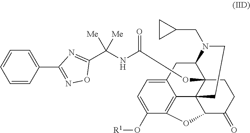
C12=CC=C(O[R1])C3=C1C14C(OC(NC(C5=NC(C6=CC=CC=C6)=NO5)([Me])[Me])=O)(C(C2)N(CC2CC2)CC1)CCC(=O)C4O3
